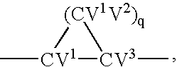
[CV1]1(C)[CV3](C)[(CV1V2)q]1
